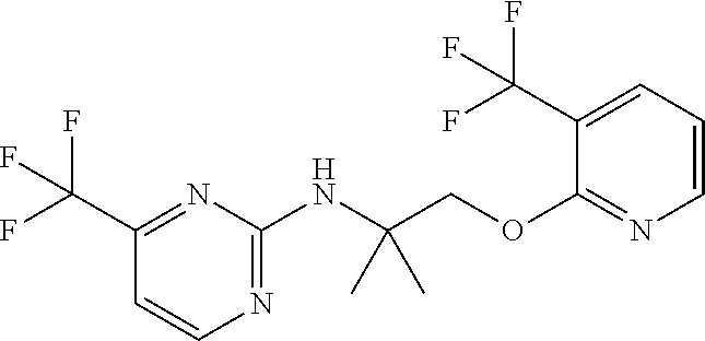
N1=C(NC(COC2=NC=CC=C2C(F)(F)F)(C)C)N=C(C(F)(F)F)C=C1
